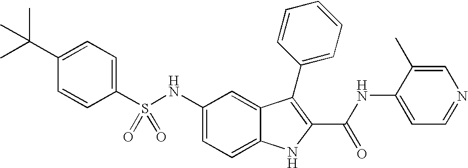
C1(C(C)(C)C)=CC=C(S(NC2=CC=C3C(=C2)C(C2=CC=CC=C2)=C(C(NC2=CC=NC=C2C)=O)N3)(=O)=O)C=C1
